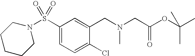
S(C1=CC=C(Cl)C(CN(CC(OC(C)(C)C)=O)C)=C1)(=O)(=O)N1CCCCC1
